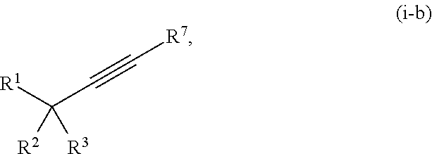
[R7]C#CC([R1])([R2])[R3]
